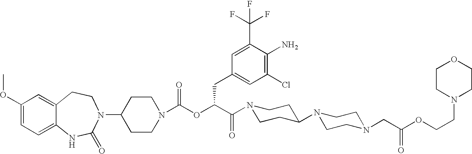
C1(OC)=CC=C2C(=C1)CCN(C1CCN(C(OC(C(N3CCC(N4CCN(CC(OCCN5CCOCC5)=O)CC4)CC3)=O)CC3=CC(Cl)=C(N)C(C(F)(F)F)=C3)=O)CC1)C(=O)N2
